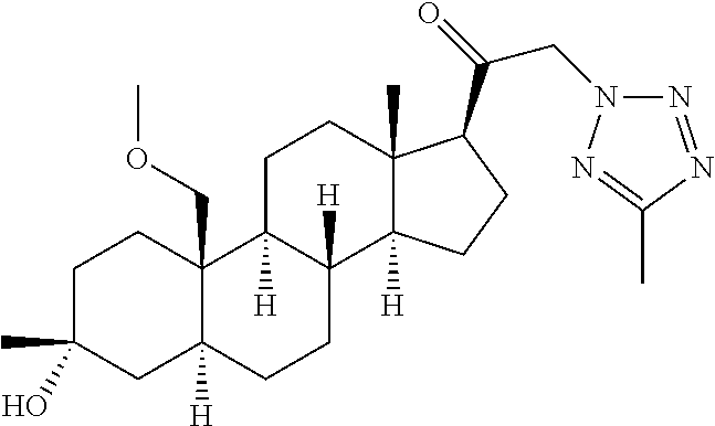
C1C(C)(O)CC2([H])C(COC)(C1)C1([H])C([H])(CC2)C2([H])C(C)(CC1)C(C(CN1N=NC(C)=N1)=O)CC2
